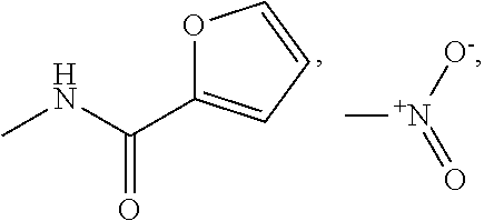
O1C(C(NC)=O)=CC=C1.C[N+]([O-])=O
